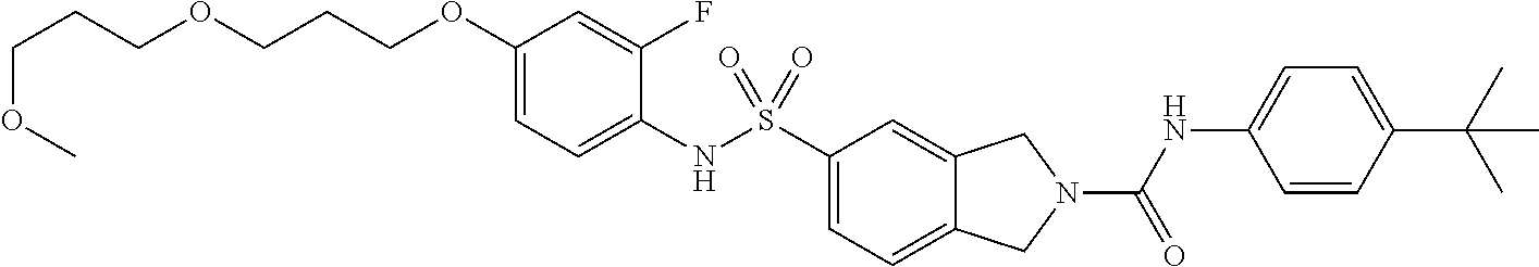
C1(OCCCOCCCOC)=CC=C(NS(C2=CC=C3C(=C2)CN(C(NC2=CC=C(C(C)(C)C)C=C2)=O)C3)(=O)=O)C(F)=C1
